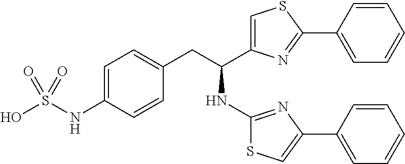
C1(CC(C2=CSC(C3=CC=CC=C3)=N2)NC2=NC(C3=CC=CC=C3)=CS2)=CC=C(NS(O)(=O)=O)C=C1
